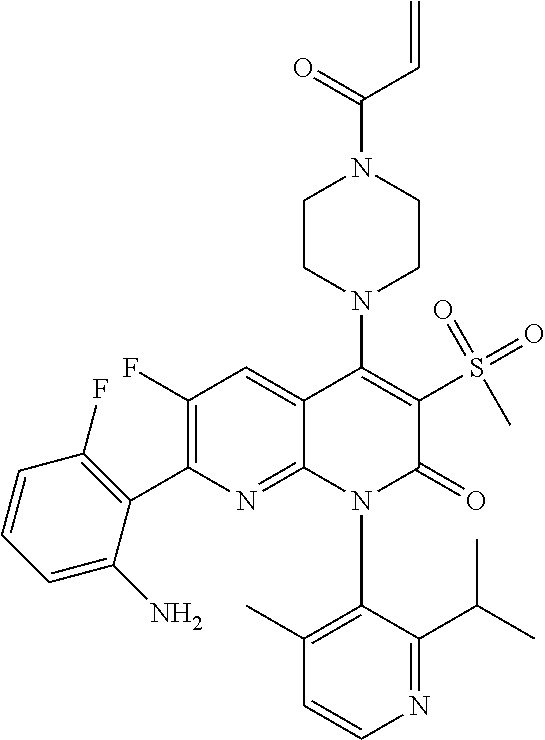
C1=CN=C(C(C)C)C(N2C(=O)C(S(=O)(=O)C)=C(N3CCN(C(C=C)=O)CC3)C3=CC(F)=C(C4=C(F)C=CC=C4N)N=C23)=C1C
